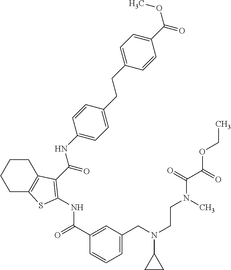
C1(C(=O)NC2=C(C(=O)NC3=CC=C(CCC4=CC=C(C(OC)=O)C=C4)C=C3)C3=C(CCCC3)S2)=CC(CN(CCN(C(C(=O)OCC)=O)C)C2CC2)=CC=C1
